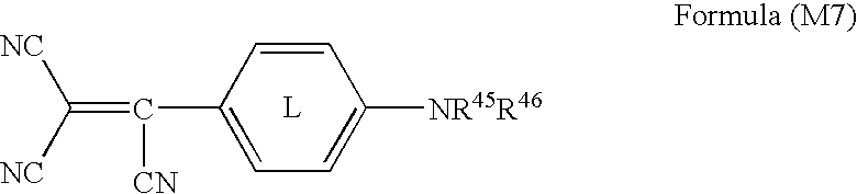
C(=C(C1=CC=C([NR45R46])C=C1)[CN])([NC])[NC]
